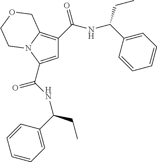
C1=C(C(NC(CC)C2=CC=CC=C2)=O)N2C(=C1C(NC(C1=CC=CC=C1)CC)=O)COCC2
